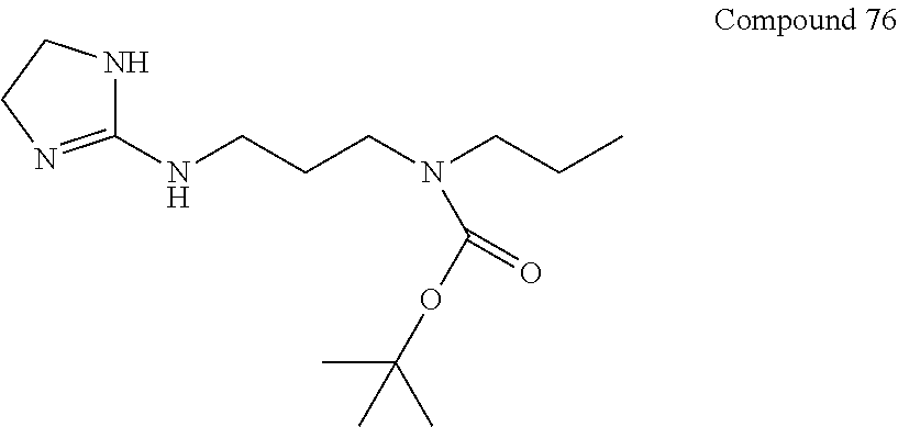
C1(NCCCN(CCC)C(OC(C)(C)C)=O)=NCCN1
